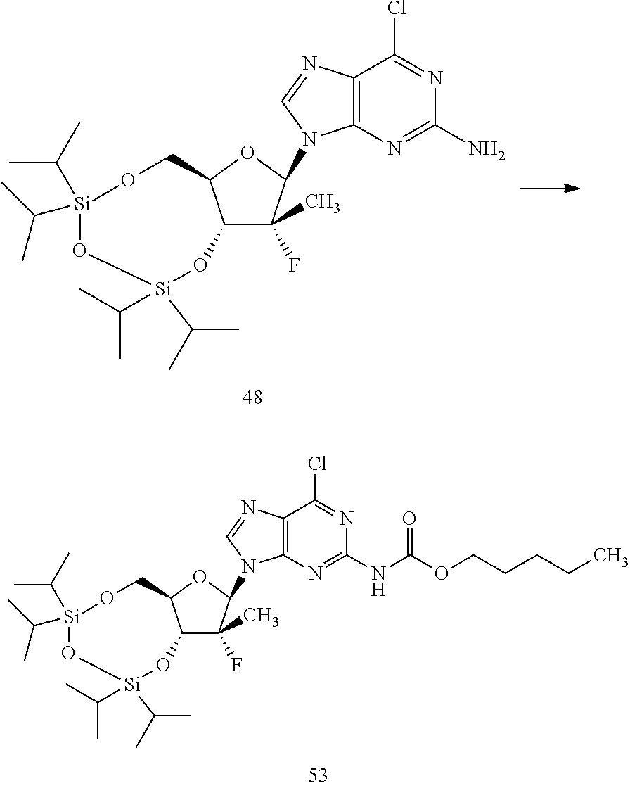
C12=C(N=C(N)N=C1Cl)N(C1C(C)(F)C3C(O1)CO[Si](C(C)C)(C(C)C)O[Si](C(C)C)(C(C)C)O3)C=N2.C12=C(N=C(NC(=O)OCCCCC)N=C1Cl)N(C1C(C)(F)C3C(O1)CO[Si](C(C)C)(C(C)C)O[Si](C(C)C)(C(C)C)O3)C=N2
